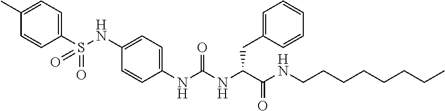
C1(C)=CC=C(S(NC2=CC=C(NC(NC(C(NCCCCCCCC)=O)CC3=CC=CC=C3)=O)C=C2)(=O)=O)C=C1
